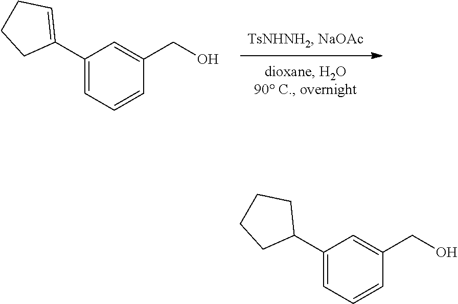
C1(C2=CCCC2)=CC=CC(CO)=C1.C1(C2CCCC2)=CC=CC(CO)=C1
